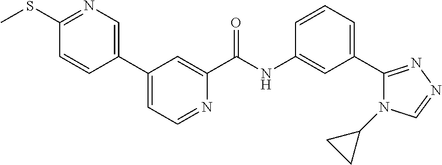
C1(C2=CN=C(SC)C=C2)=CC=NC(C(NC2=CC(C3=NN=CN3C3CC3)=CC=C2)=O)=C1
